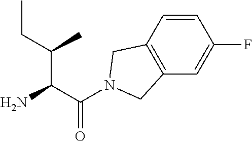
C(C(=O)N1CC2=C(C=C(F)C=C2)C1)(C(CC)C)N
